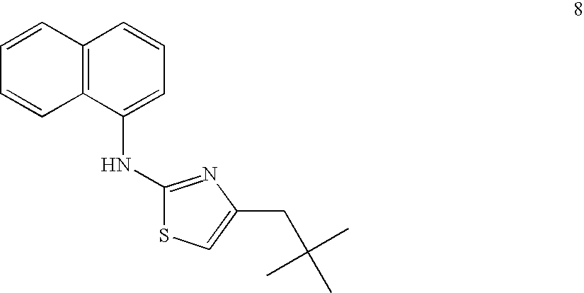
C12=C(C(NC3=NC(CC(C)(C)C)=CS3)=CC=C1)C=CC=C2
